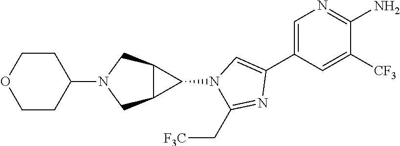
C1=C(C2=CN(C3C4C3CN(C3CCOCC3)C4)C(C[F3C])=N2)C=C([CF3])C(N)=N1
